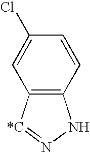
C12=C([*C]=NN1)C=C(Cl)C=C2
